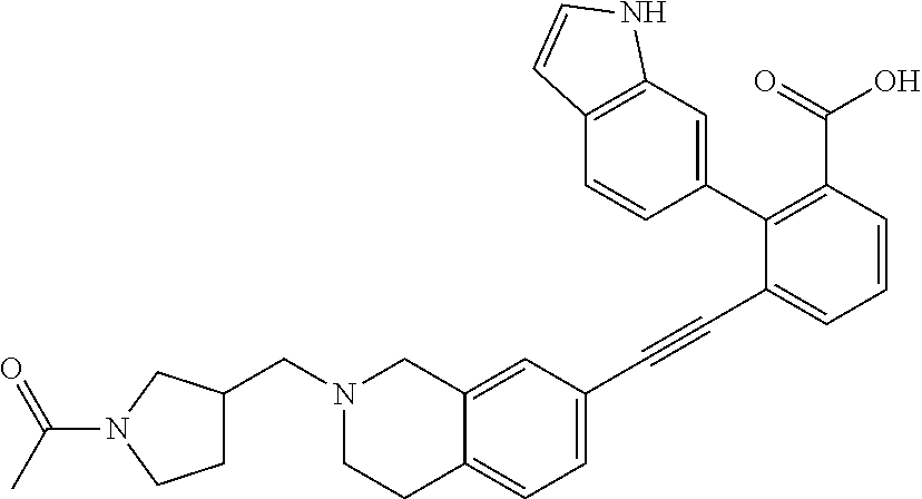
C1=C(C#CC2=CC=CC(C(=O)O)=C2C2=CC3=C(C=C2)C=CN3)C=C2C(=C1)CCN(CC1CCN(C(C)=O)C1)C2
